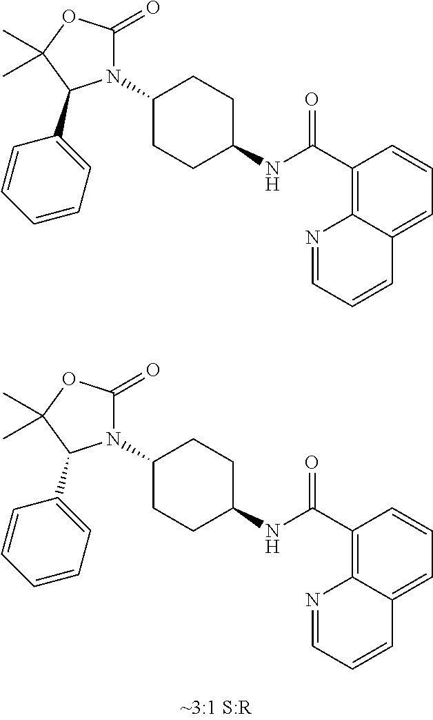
N1(C2CCC(NC(C3=C4C(=CC=C3)C=CC=N4)=O)CC2)C(=O)OC(C)(C)C1C1=CC=CC=C1.N1(C2CCC(NC(C3=C4C(=CC=C3)C=CC=N4)=O)CC2)C(=O)OC(C)(C)C1C1=CC=CC=C1
